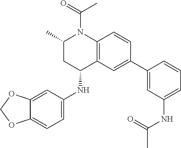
N(C1CC(C)N(C(C)=O)C2=C1C=C(C1=CC(NC(C)=O)=CC=C1)C=C2)C1=CC=C2C(=C1)OCO2
